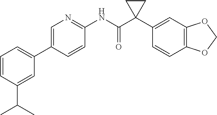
C1=CC(C(C)C)=CC(C2=CN=C(NC(C3(C4=CC5=C(C=C4)OCO5)CC3)=O)C=C2)=C1
